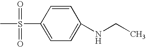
CS(C1=CC=C(NCC)C=C1)(=O)=O
